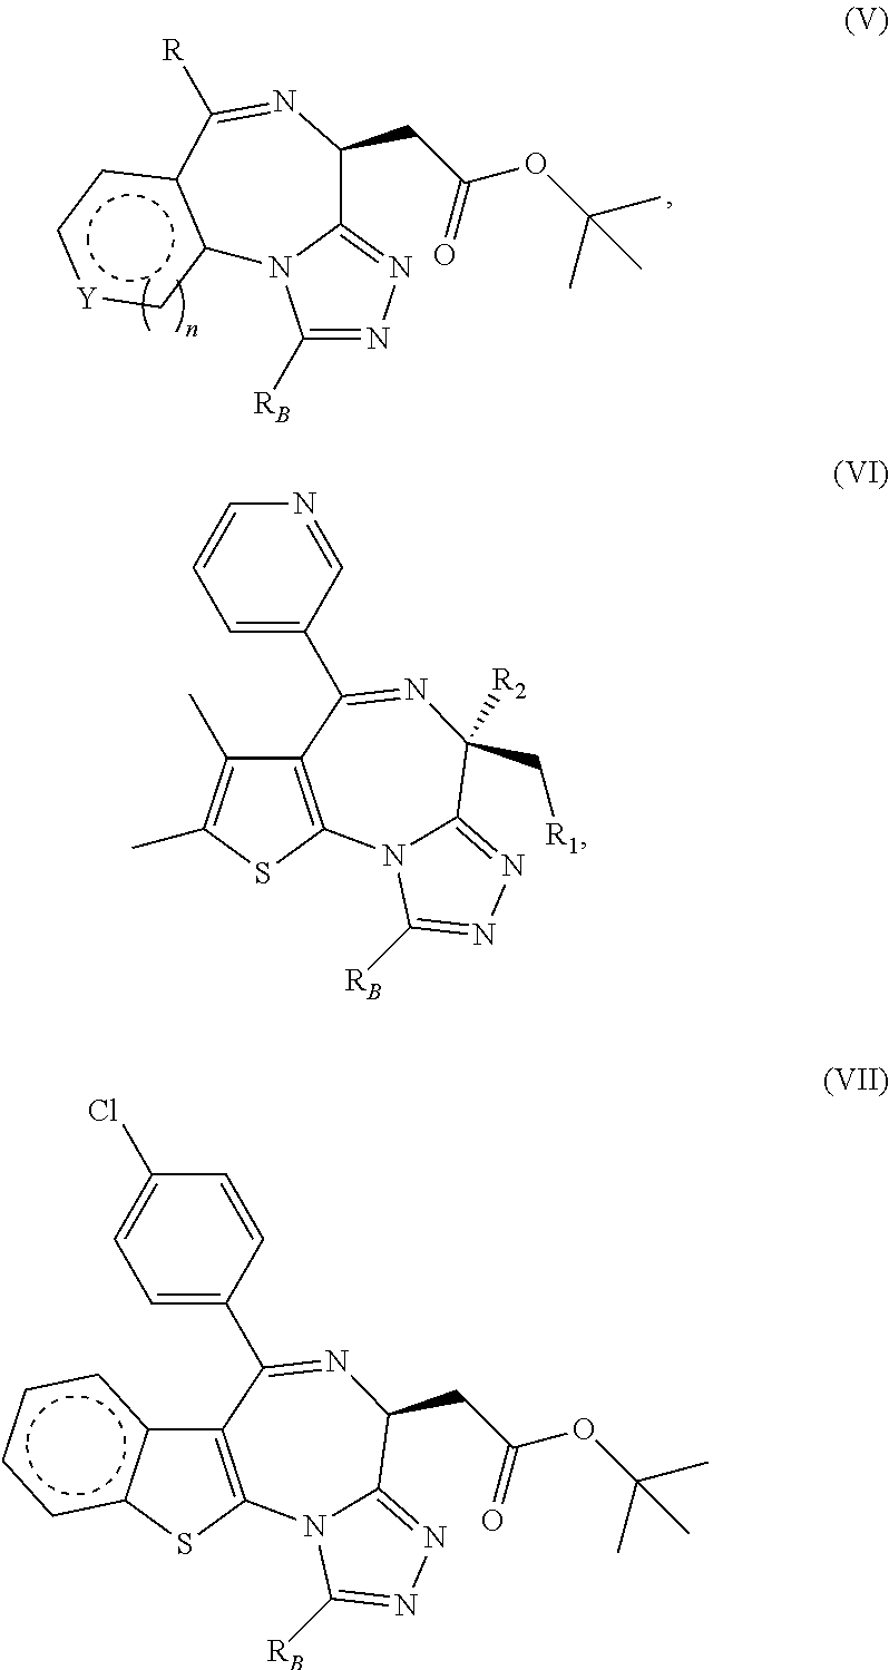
C1([RB])=NN=C2N1c1c(cc[Y]c1)C([R])=NC2CC(OC(C)(C)C)=O.C12=C(SC(C)=C1C)N1C(=NN=C1[RB])C(C[R1])([R2])N=C2C1=CC=CN=C1.C12=C(Sc3c1cccc3)N1C(=NN=C1[RB])C(CC(OC(C)(C)C)=O)N=C2C1=CC=C(Cl)C=C1
